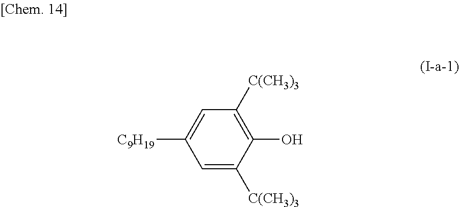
[C9H19]C1=CC([C(CH3)3])=C(O)C([C(CH3)3])=C1
